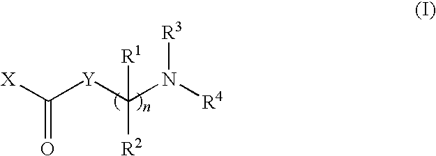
[Y](C(N([R4])[R3])([R2])[R1])C([X])=O
